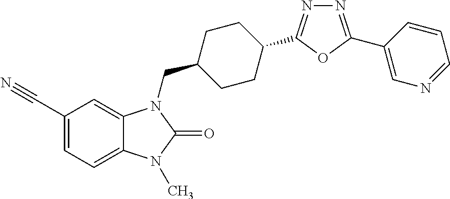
C1(C#N)=CC=C2C(=C1)N(CC1CCC(C3=NN=C(C4=CN=CC=C4)O3)CC1)C(=O)N2C
